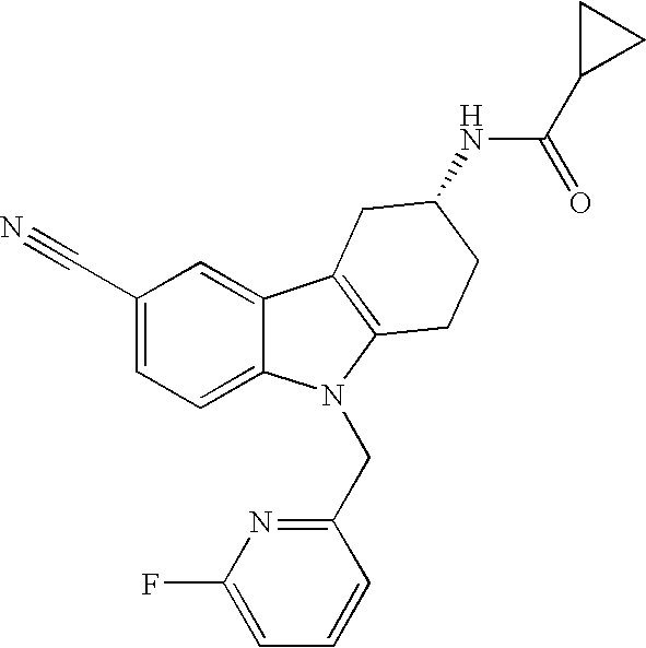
C1(C#N)=CC=C2C(=C1)C1=C(N2CC2=NC(F)=CC=C2)CCC(NC(C2CC2)=O)C1
